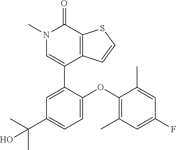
S1C=CC2=C1C(=O)N(C)C=C2C1=CC(C(C)(C)O)=CC=C1OC1=C(C)C=C(F)C=C1C
